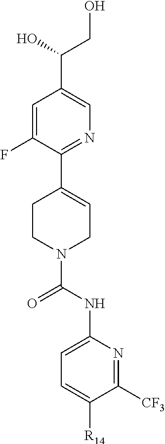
OCC(O)C1=CN=C(C2=CCN(C(=O)NC3=CC=C([R14])C([CF3])=N3)CC2)C(F)=C1
